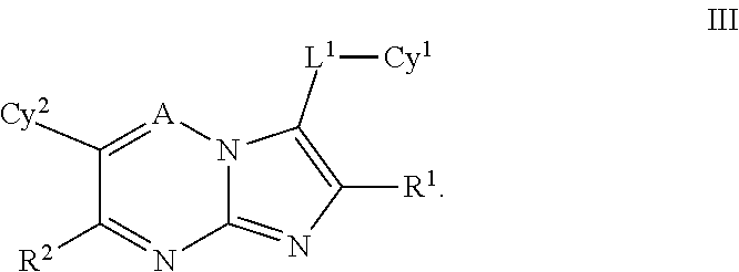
C1([Cy2])=[A]N2C(=NC([R1])=C2[L1][Cy1])N=C1[R2]
